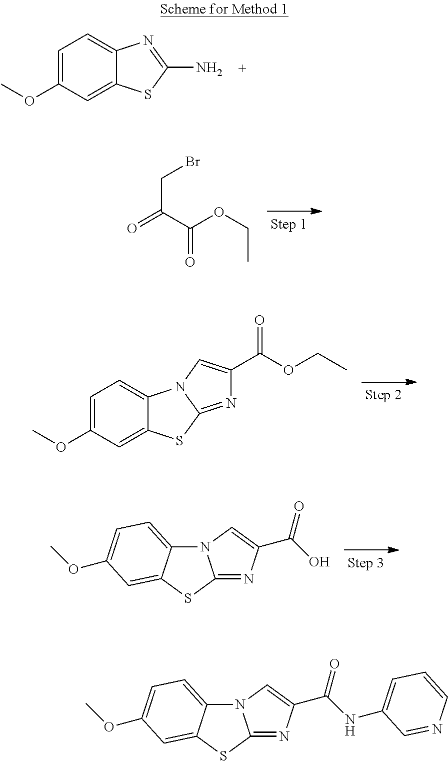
C1=C(OC)C=C2C(=C1)N=C(N)S2.O=C(C(OCC)=O)CBr.C1=C(OC)C=C2C(=C1)N1C(=NC(C(OCC)=O)=C1)S2.S1C2=NC(C(NC3=CC=CN=C3)=O)=CN2C2=CC=C(OC)C=C12.S1C2=NC(C(O)=O)=CN2C2=CC=C(OC)C=C12
